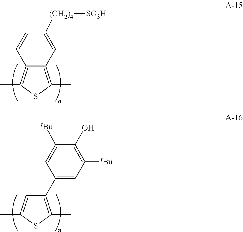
C1([(CH2)4][SO3H])=CC2=C(C)SC(C)=C2C=C1.C1=C(C)SC(C)=C1C1=CC([tBu])=C(O)C([tBu])=C1
